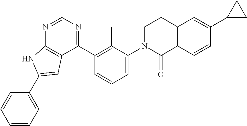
C1(C2=C(C)C(N3C(=O)C4=C(CC3)C=C(C3CC3)C=C4)=CC=C2)=NC=NC2=C1C=C(C1=CC=CC=C1)N2
